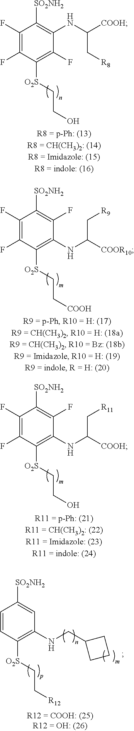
C1(F)=C(F)C([O2S]CCO)=C(F)C(NC([COOH])C[R8])=C1[SO2NH2].C1(F)=C(F)C([O2S]CC[COOH])=C(NC([COOR10])C[R9])C(F)=C1[SO2NH2].C1(F)=C(F)C([O2S]CCO)=C(NC([COOH])C[R11])C(F)=C1[SO2NH2].C1=CC([O2S]CC[R12])=C(NCC2CCC2)C=C1[SO2NH2]
